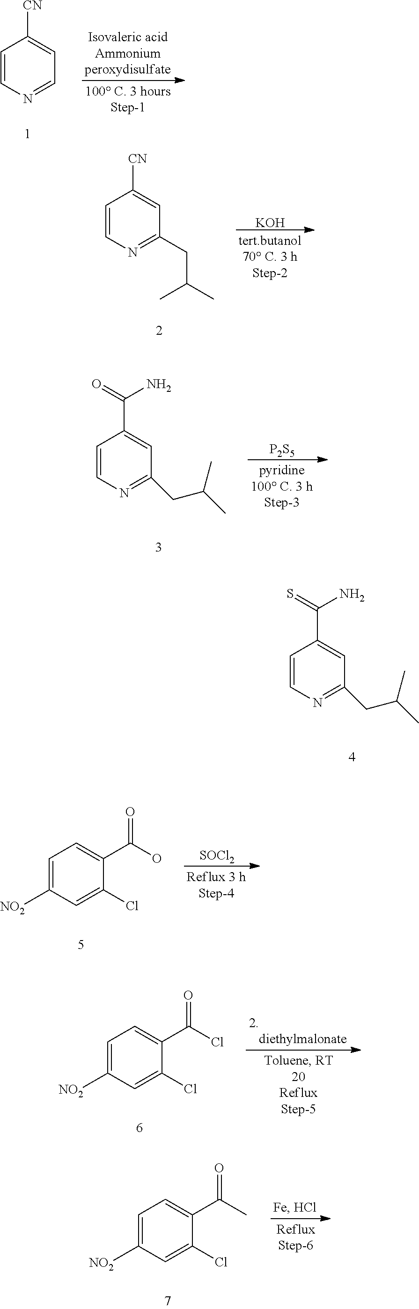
C1=CN=C(CC(C)C)C=C1C(=S)N.C1=CN=CC=C1[CN].[KOH].C1=CN=C(CC(C)C)C=C1[CN].C1=CN=C(CC(C)C)C=C1C(=O)N.[P2S5].[SOCl2].C1=C([NO2])C=C(Cl)C(C(O)=O)=C1.C1=C([NO2])C=C(Cl)C(C(Cl)=O)=C1.C1=C([NO2])C=C(Cl)C(C(C)=O)=C1
